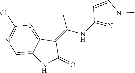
C12=NC(Cl)=NC=C1NC(=O)C2=C(NC(=N)C=CNC)C
